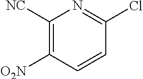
C1([NC])=C([O2N])C=CC(Cl)=N1
